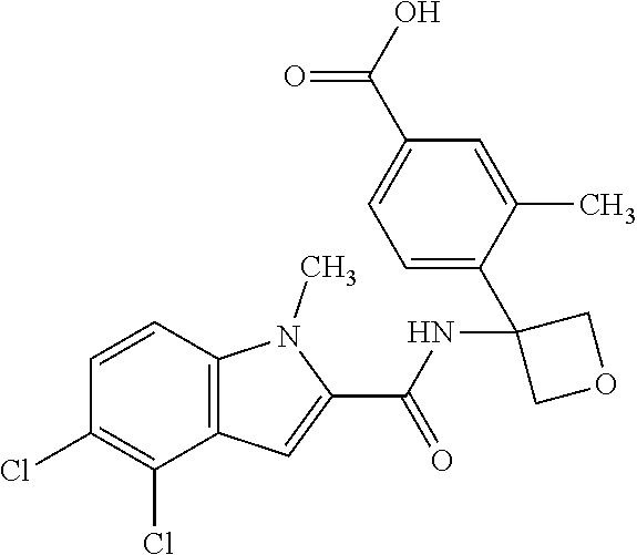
C12=C(C=CC(Cl)=C1Cl)N(C)C(C(NC1(C3=CC=C(C(O)=O)C=C3C)COC1)=O)=C2
